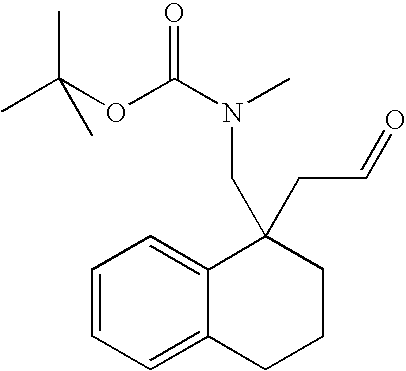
C1=CC=C2C(=C1)C(CC=O)(CN(C)C(=O)OC(C)(C)C)CCC2
